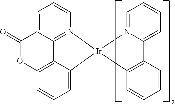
C1(=O)OC2=C3C4=N(C=CC=C14)[Ir]1(C3=CC=C2)N2=CC=CC=C2C2=C1C=CC=C2
